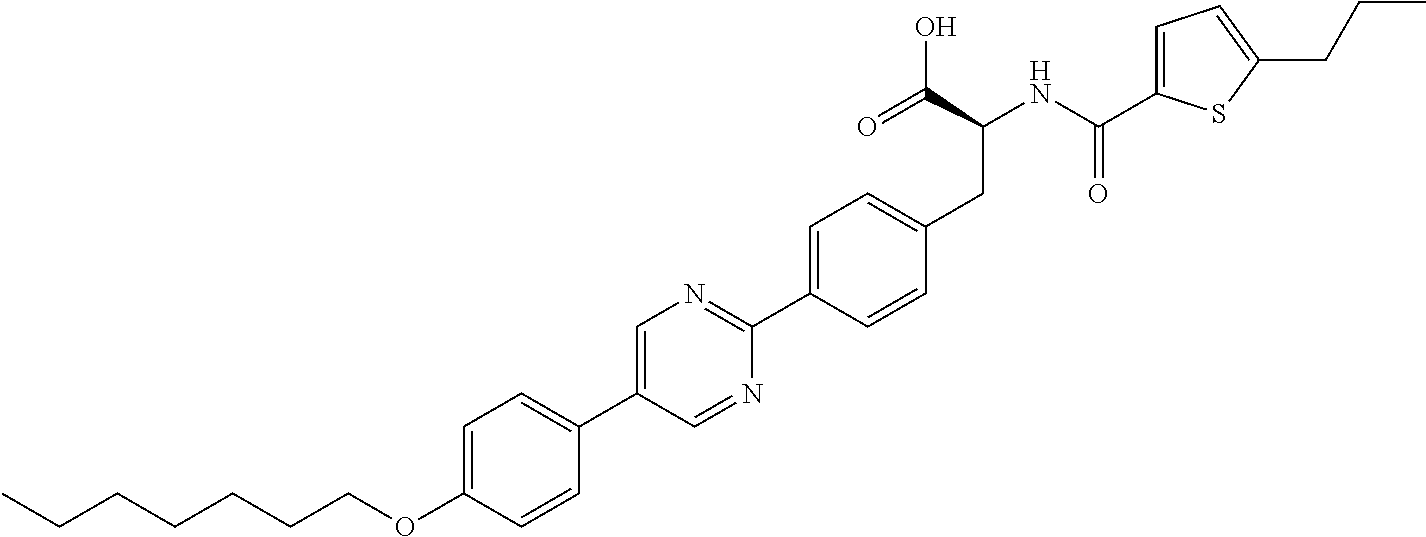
C(OC1=CC=C(C2=CN=C(C3=CC=C(CC(C(O)=O)NC(=O)C4=CC=C(CCC)S4)C=C3)N=C2)C=C1)CCCCCC
